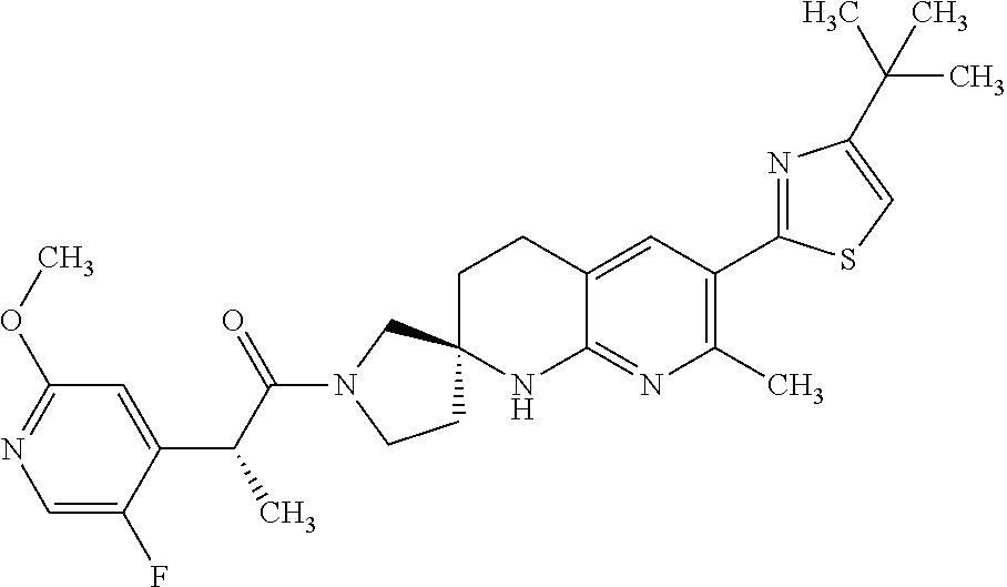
C1=C(F)C(C(C(N2CCC3(C2)CCC2=CC(C4=NC(C(C)(C)C)=CS4)=C(C)N=C2N3)=O)C)=CC(OC)=N1
